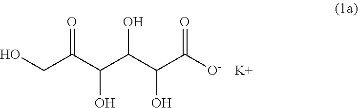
OCC(=O)C(O)C(O)C(O)C(=O)[O-].[K]
